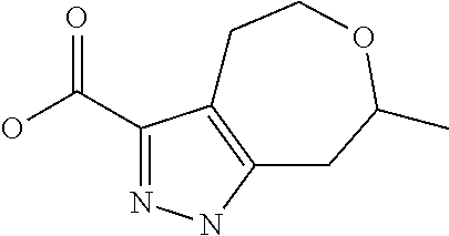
C1(C(=O)O)=NNC2=C1CCOC(C)C2
